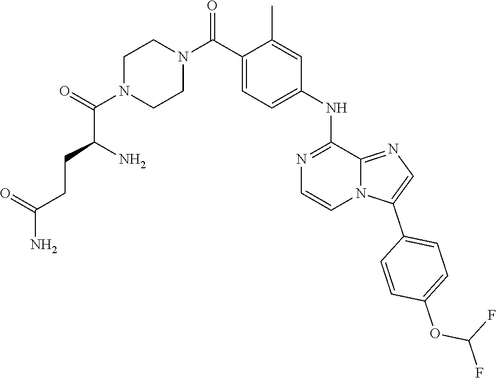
C(N1CCN(C(C2=CC=C(NC3=NC=CN4C(C5=CC=C(OC(F)F)C=C5)=CN=C43)C=C2C)=O)CC1)(=O)C(CCC(N)=O)N
